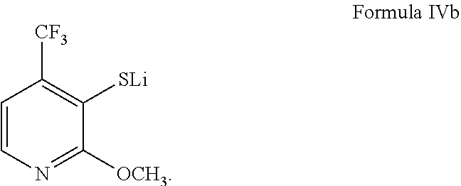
C1=CN=C([OCH3])C([SLi])=C1[CF3]
